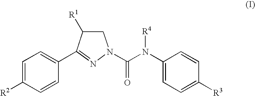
C1=C([R2])C=CC(C2=NN(C(N(C3=CC=C([R3])C=C3)[R4])=O)CC2[R1])=C1
